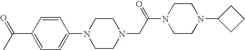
C1(N2CCN(CC(N3CCN(C4CCC4)CC3)=O)CC2)=CC=C(C(=O)C)C=C1
